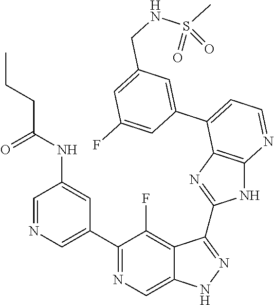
C1=NC=C(C2=NC=C3C(=C2F)C(C2=NC4=C(N2)N=CC=C4C2=CC(CNS(C)(=O)=O)=CC(F)=C2)=NN3)C=C1NC(=O)CCC
